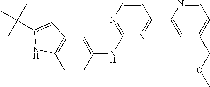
C(C1=CC2=C(C=CC(NC3=NC=CC(C4=CC(COC)=CC=N4)=N3)=C2)N1)(C)(C)C
